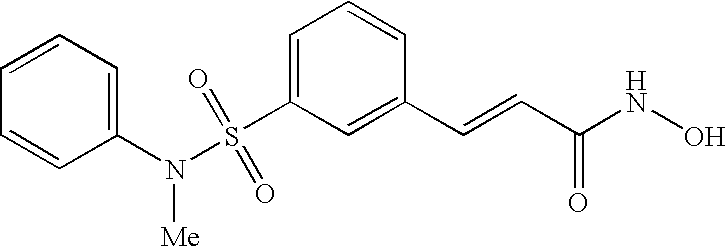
C1=C(S(N(C2=CC=CC=C2)[Me])(=O)=O)C=C(C=CC(NO)=O)C=C1
